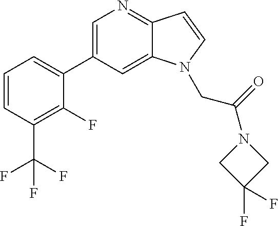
C1=CC(C(F)(F)F)=C(F)C(C2=CN=C3C(=C2)N(CC(N2CC(F)(F)C2)=O)C=C3)=C1
